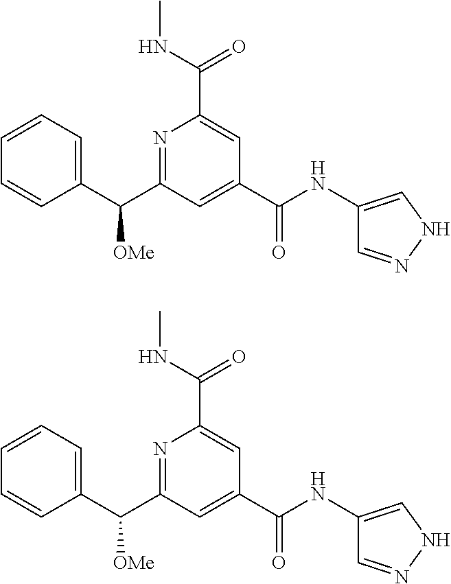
N1=C(C(C2=CC=CC=C2)[OMe])C=C(C(NC2=CNN=C2)=O)C=C1C(NC)=O.N1=C(C(C2=CC=CC=C2)[OMe])C=C(C(NC2=CNN=C2)=O)C=C1C(NC)=O
